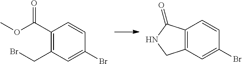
C1(C(OC)=O)=C(CBr)C=C(Br)C=C1.C12=C(C=C(Br)C=C1)CNC2=O
